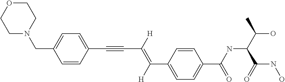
C(C1=CC=C(C(NC(C(O)C)C(NO)=O)=O)C=C1)(=C(C#CC1=CC=C(CN2CCOCC2)C=C1)[H])[H]
